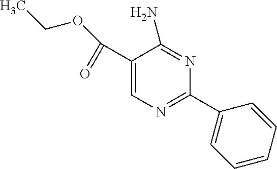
CCOC(=O)C1=CN=C(C2=CC=CC=C2)N=C1N
